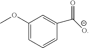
C1(OC)=CC=CC(C([O-])=O)=C1
